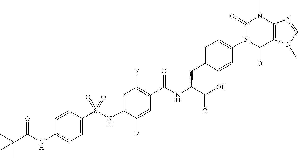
C1=C(S(NC2=CC(F)=C(C(NC(C(O)=O)CC3=CC=C(N4C(=O)C5=C(N(C)C4=O)N=CN5C)C=C3)=O)C=C2F)(=O)=O)C=CC(NC(C(C)(C)C)=O)=C1
